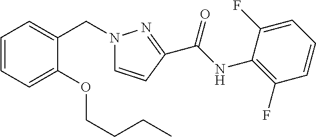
C1=CC=C(OCCCC)C(CN2C=CC(C(NC3=C(F)C=CC=C3F)=O)=N2)=C1
